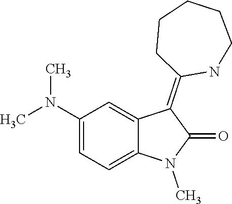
N1(C)C(=O)C(=C2CCCCCN2)C2=CC(N(C)C)=CC=C12
